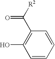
C1(O)=C(C([R2])=O)C=CC=C1
